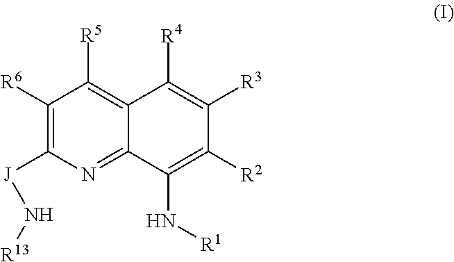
C12=C([R5])C([R6])=C([J]N[R13])N=C1C(N[R1])=C([R2])C([R3])=C2[R4]
